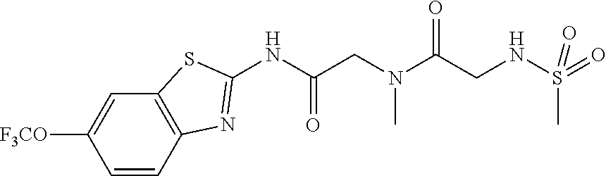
C1=CC2=C(C=C1[F3CO])SC(NC(=O)CN(C)C(CNS(=O)(C)=O)=O)=N2
